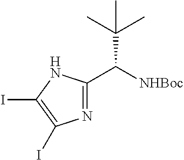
C([NHBoc])(C(C)(C)C)C1=NC(I)=C(I)N1
